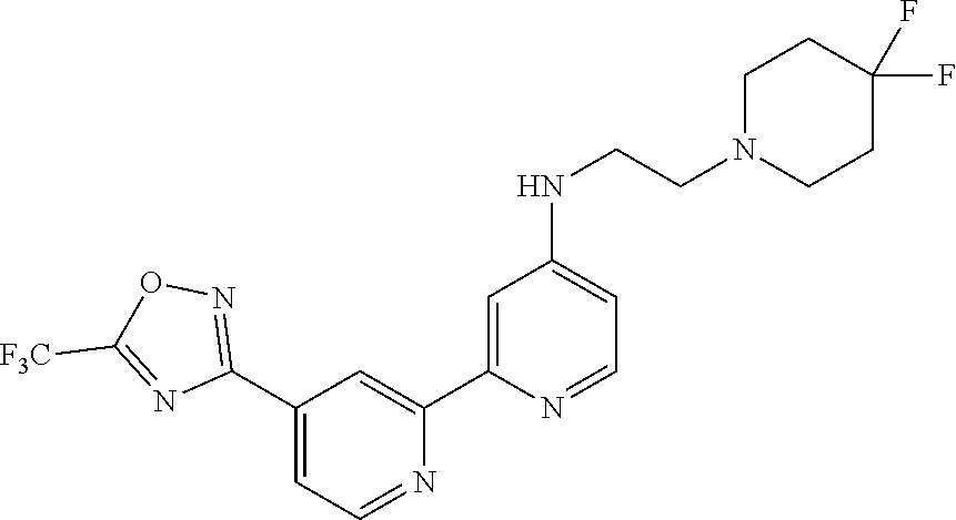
N1=CC=C(C2=NOC([F3C])=N2)C=C1C1=CC(NCCN2CCC(F)(F)CC2)=CC=N1
